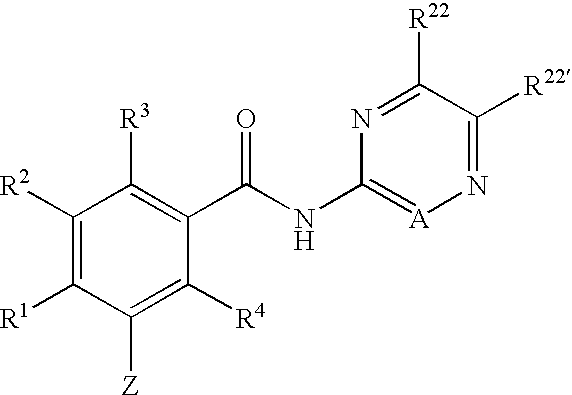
C1([R2])=C([R1])C([Z])=C([R4])C(C(NC2=[A]N=C([R22])C([R22])=N2)=O)=C1[R3]
